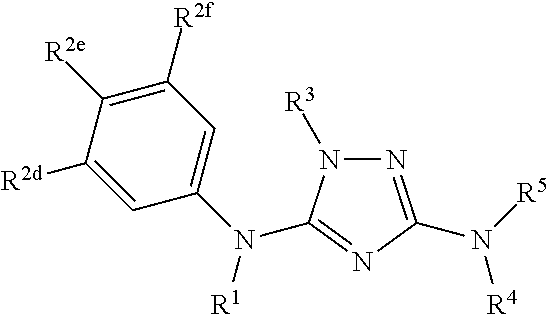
N1=C(N([R5])[R4])N=C(N(C2=CC([R2f])=C([R2e])C([R2d])=C2)[R1])N1[R3]
